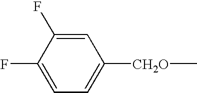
C1=C(F)C(F)=CC=C1[CH2O]C
